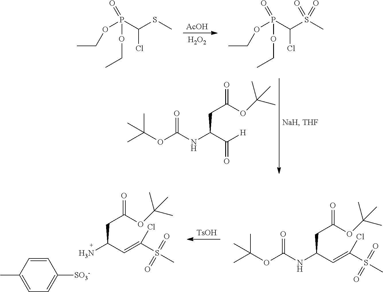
CC(OC(NC(C([H])=O)CC(=O)OC(C)(C)C)=O)(C)C.[AcOH].[H2O2].CCOP(C(SC)Cl)(=O)OCC.CCOP(C(S(C)(=O)=O)Cl)(=O)OCC.[TsOH].NC(C=C(S(C)(=O)=O)Cl)CC(=O)OC(C)(C)C.C1=CC(C)=CC=C1[SO3-].CC(OC(NC(C=C(S(C)(=O)=O)Cl)CC(=O)OC(C)(C)C)=O)(C)C
